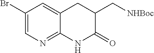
C1(Br)=CN=C2C(=C1)CC(C[NHBoc])C(=O)N2
